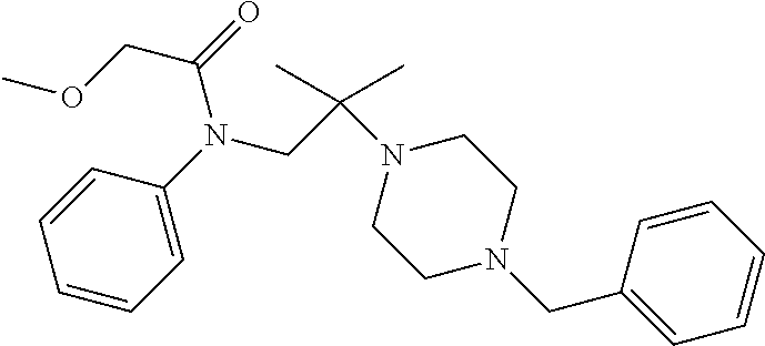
C1=CC=C(N(C(COC)=O)CC(N2CCN(CC3=CC=CC=C3)CC2)(C)C)C=C1
